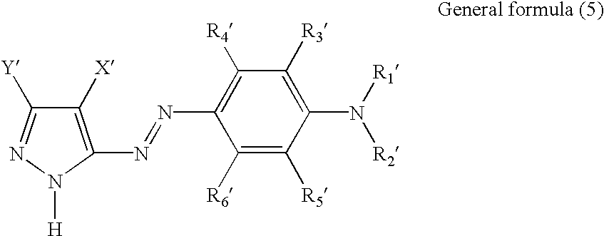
C1([X])=C(N=NC2=C([R4])C([R3])=C(N([R1])[R2])C([R5])=C2[R6])N([H])N=C1[Y]
